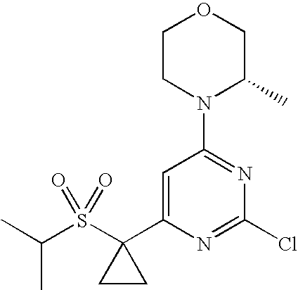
C(S(C1(C2=CC(N3C(C)COCC3)=NC(Cl)=N2)CC1)(=O)=O)(C)C
